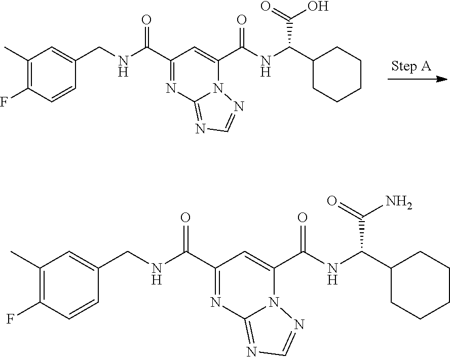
C1(C)=C(F)C=CC(CNC(C2=NC3=NC=NN3C(C(NC(C3CCCCC3)C(O)=O)=O)=C2)=O)=C1.C1(C)=C(F)C=CC(CNC(C2=NC3=NC=NN3C(C(NC(C3CCCCC3)C(N)=O)=O)=C2)=O)=C1
